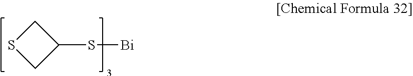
C1(S[Bi])CSC1
